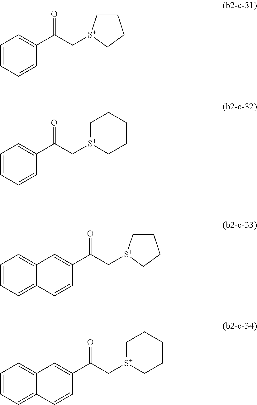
O=C(C[S+]1CCCC1)C1=CC=CC=C1.O=C(C[S+]1CCCCC1)C1=CC=CC=C1.O=C(C[S+]1CCCC1)C1=CC2=CC=CC=C2C=C1.O=C(C[S+]1CCCCC1)C1=CC2=CC=CC=C2C=C1
